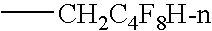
C[CH2C4F8H-n]
